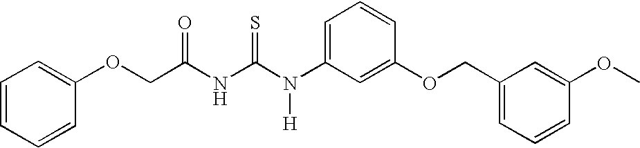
C(NC(N(C1=CC=CC(OCC2=CC=CC(OC)=C2)=C1)[H])=S)(=O)COC1=CC=CC=C1
